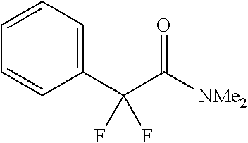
[NMe2]C(C(C1=CC=CC=C1)(F)F)=O
